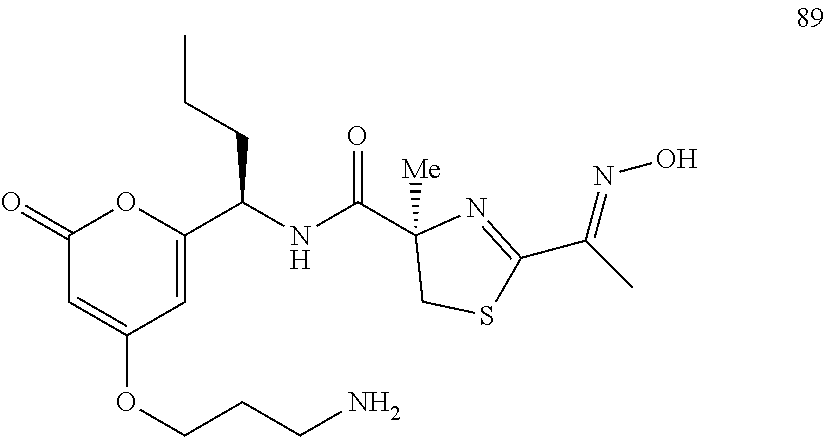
C1(=O)C=C(OCCCN)C=C(C(NC(C2([Me])CSC(C(C)=NO)=N2)=O)CCC)O1
